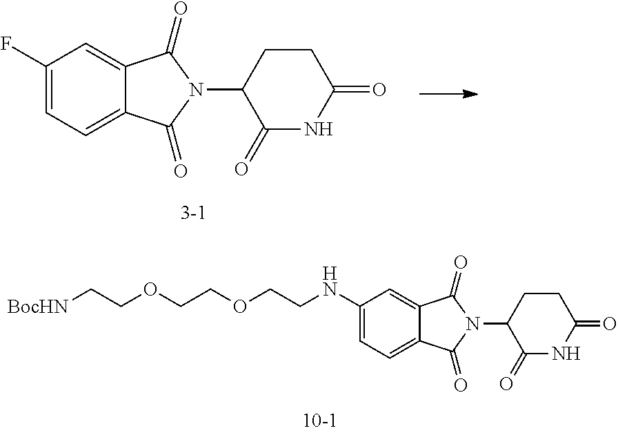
C1(F)=CC=C2C(=C1)C(=O)N(C1C(=O)NC(=O)CC1)C2=O.C1(NCCOCCOCC[BocHN])=CC=C2C(=C1)C(=O)N(C1C(=O)NC(=O)CC1)C2=O
